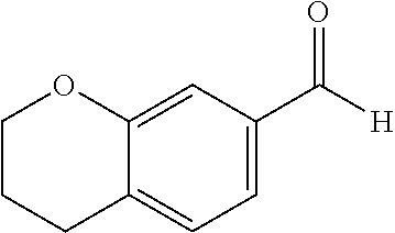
C12=CC(C([H])=O)=CC=C1CCCO2
